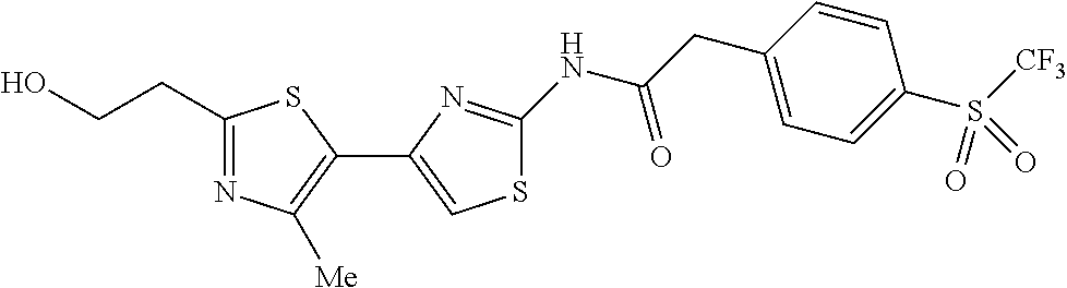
C1(CCO)=NC([Me])=C(C2=CSC(NC(CC3=CC=C(S([CF3])(=O)=O)C=C3)=O)=N2)S1
